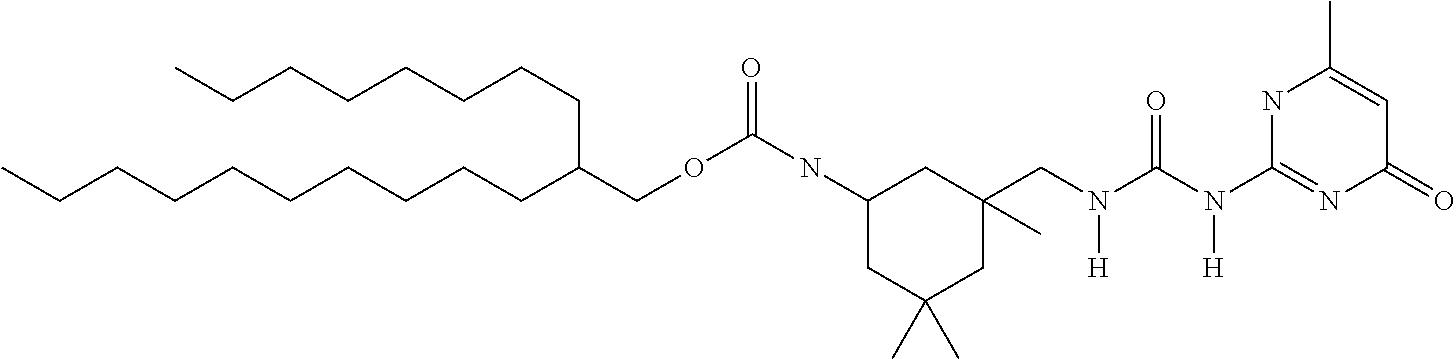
O(CC(CCCCCCCCCC)CCCCCCCC)C(NC1CC(C)(C)CC(C)(CN(C(N(C2=NC(=O)C=C(C)N2)[H])=O)[H])C1)=O
